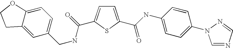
C1=C(C(=O)NC2=CC=C(N3C=NC=N3)C=C2)SC(C(=O)NCC2=CC=C3C(=C2)CCO3)=C1
